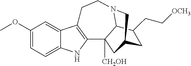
C1(OC)=CC=C2C(=C1)C1=C(N2)C2([CH2OH])C3N(CC1)CC(C2)CC3CC[OCH3]
